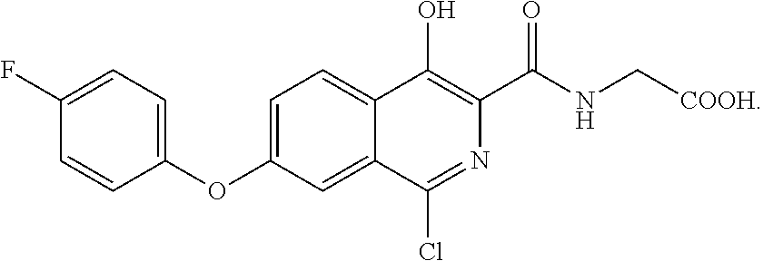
C1(OC2=CC=C3C(=C2)C(Cl)=NC(C(NC[COOH])=O)=C3O)=CC=C(F)C=C1
